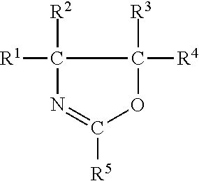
C1([R2])([R1])N=C([R5])OC1([R3])[R4]
